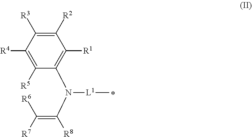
C1([R2])=C([R3])C([R4])=C([R5])C(N(C(=C([R7])[R6])[R8])[L1]C)=C1[R1]
